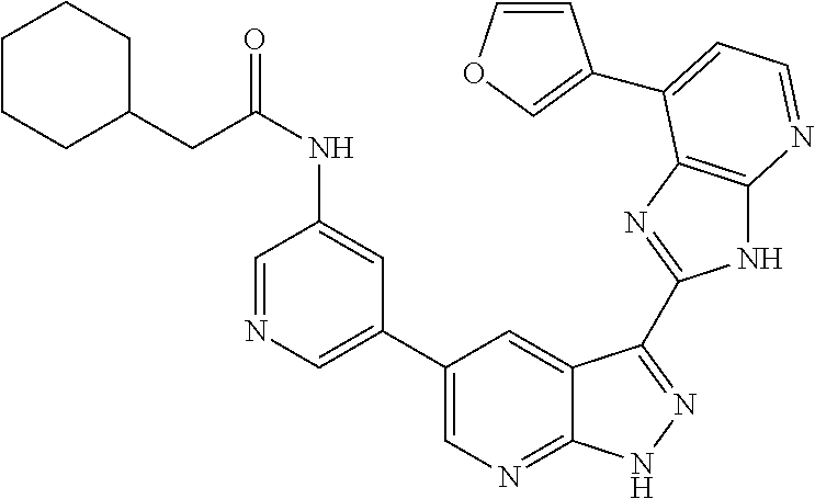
C1(C2=CN=CC(NC(CC3CCCCC3)=O)=C2)=CN=C2C(=C1)C(C1=NC3=C(N1)N=CC=C3C1=COC=C1)=NN2
